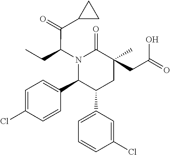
N1(C(C(C2CC2)=O)CC)C(C2=CC=C(Cl)C=C2)C(C2=CC=CC(Cl)=C2)CC(C)(CC(=O)O)C1=O
